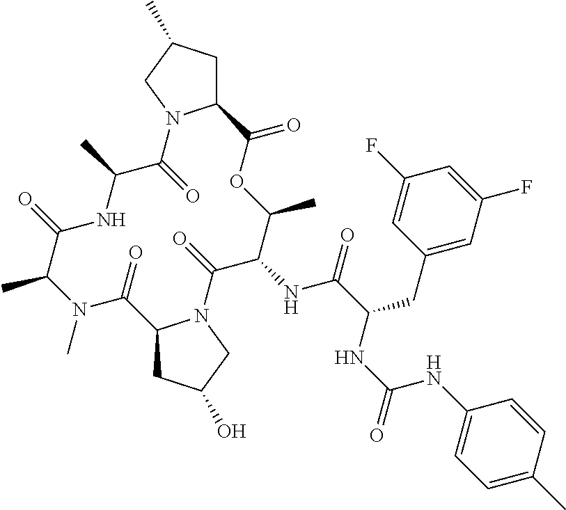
C12CC(O)CN1C(=O)C(NC(=O)C(CC1=CC(F)=CC(F)=C1)NC(NC1=CC=C(C)C=C1)=O)C(C)OC(=O)C1CC(C)CN1C(=O)C(C)NC(=O)C(C)N(C)C2=O
